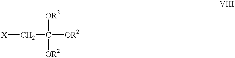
[X]CC([OR2])([OR2])[OR2]
